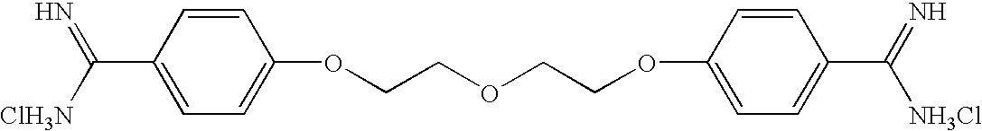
C1(C([ClH3N])=N)=CC=C(OCCOCCOC2=CC=C(C(=N)[NH3Cl])C=C2)C=C1
